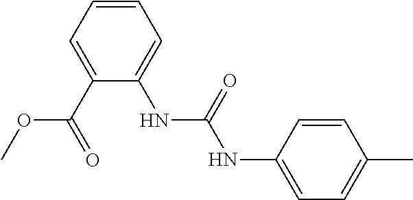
C1=CC(NC(NC2=CC=CC=C2C(OC)=O)=O)=CC=C1C
